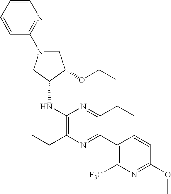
C1N(C2=NC=CC=C2)CC(NC2=C(CC)N=C(C3=C([F3C])N=C(OC)C=C3)C(CC)=N2)C1OCC
